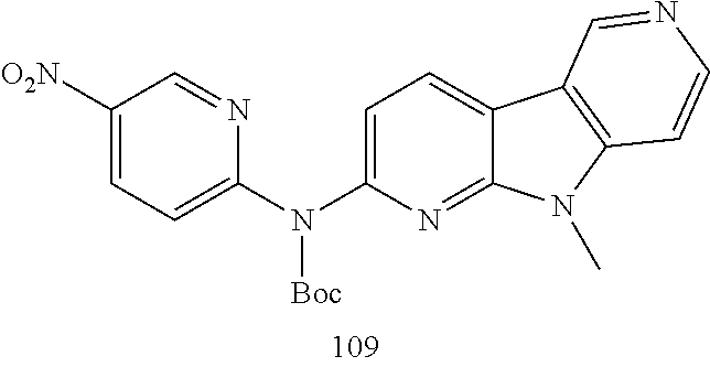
C1=C(N(C2=CC=C([O2N])C=N2)[Boc])N=C2C(=C1)C1=C(N2C)C=CN=C1
